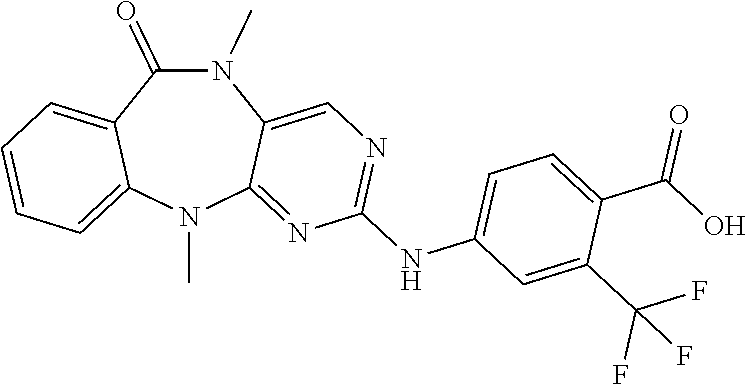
N1(C)C(=O)C2=CC=CC=C2N(C)C2=NC(NC3=CC=C(C(=O)O)C(C(F)(F)F)=C3)=NC=C12
